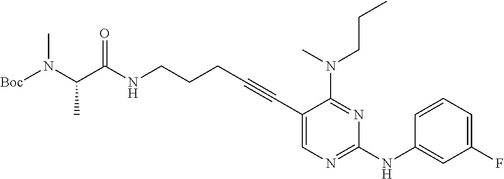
N(CCCC#CC1=CN=C(NC2=CC(F)=CC=C2)N=C1N(CCC)C)C(C(N([Boc])C)C)=O
